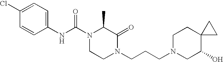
C1(NC(N2CCN(CCCN3CC(O)C4(CC3)CC4)C(=O)C2C)=O)=CC=C(Cl)C=C1
